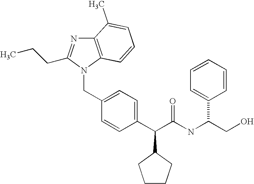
C12=C(N(CC3=CC=C(C(C(NC(CO)C4=CC=CC=C4)=O)C4CCCC4)C=C3)C(CCC)=N1)C=CC=C2C
